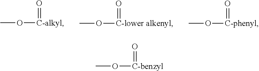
CO[C-benzyl]=O.CO[C-lower alkenyl]=O.CO[C-alkyl]=O.CO[C-phenyl]=O
